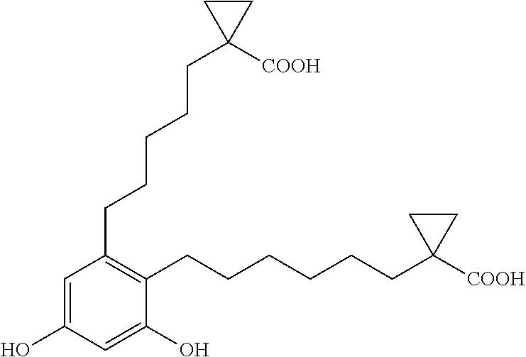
C1=C(O)C=C(O)C(CCCCCCC2([COOH])CC2)=C1CCCCCC1([COOH])CC1
